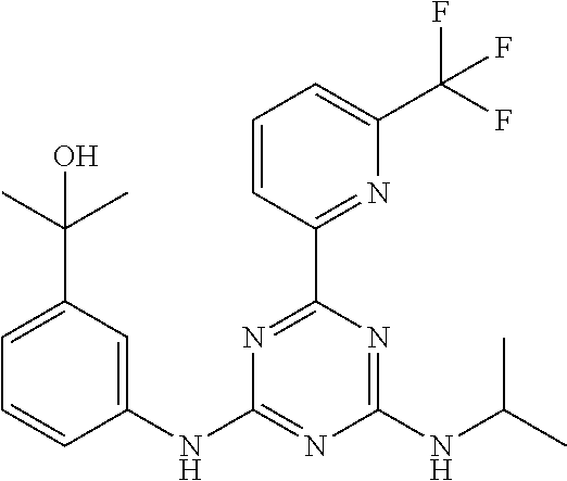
C1=CC(C2=NC(NC3=CC(C(C)(C)O)=CC=C3)=NC(NC(C)C)=N2)=NC(C(F)(F)F)=C1
